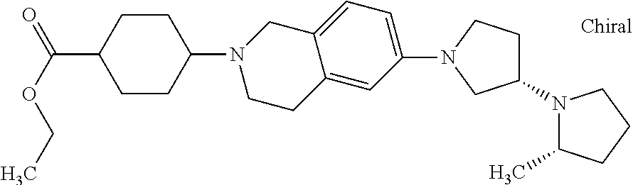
C1CC(C(OCC)=O)CCC1N1CCC2=CC(N3CC(N4C(C)CCC4)CC3)=CC=C2C1
